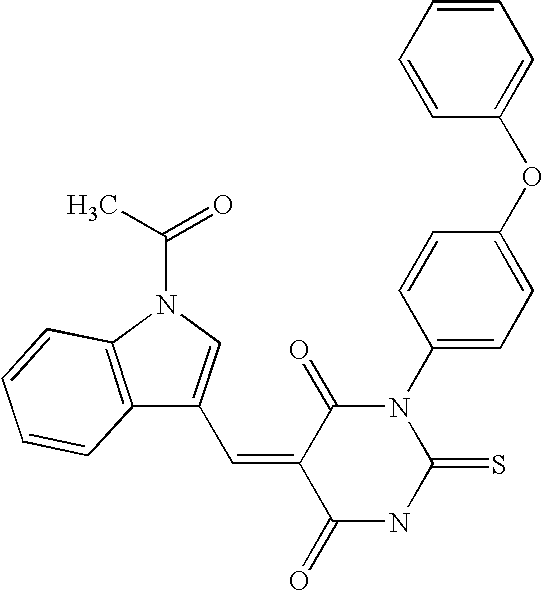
O=C1C(=CC2=CN(C(=O)C)C3=C2C=CC=C3)C(=O)N(C2=CC=C(OC3=CC=CC=C3)C=C2)C(=S)N1
